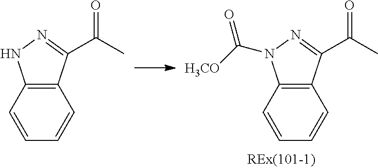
C12=C(C=CC=C1)NN=C2C(=O)C.C12=C(C=CC=C1)N(C(=O)[H3CO])N=C2C(=O)C
